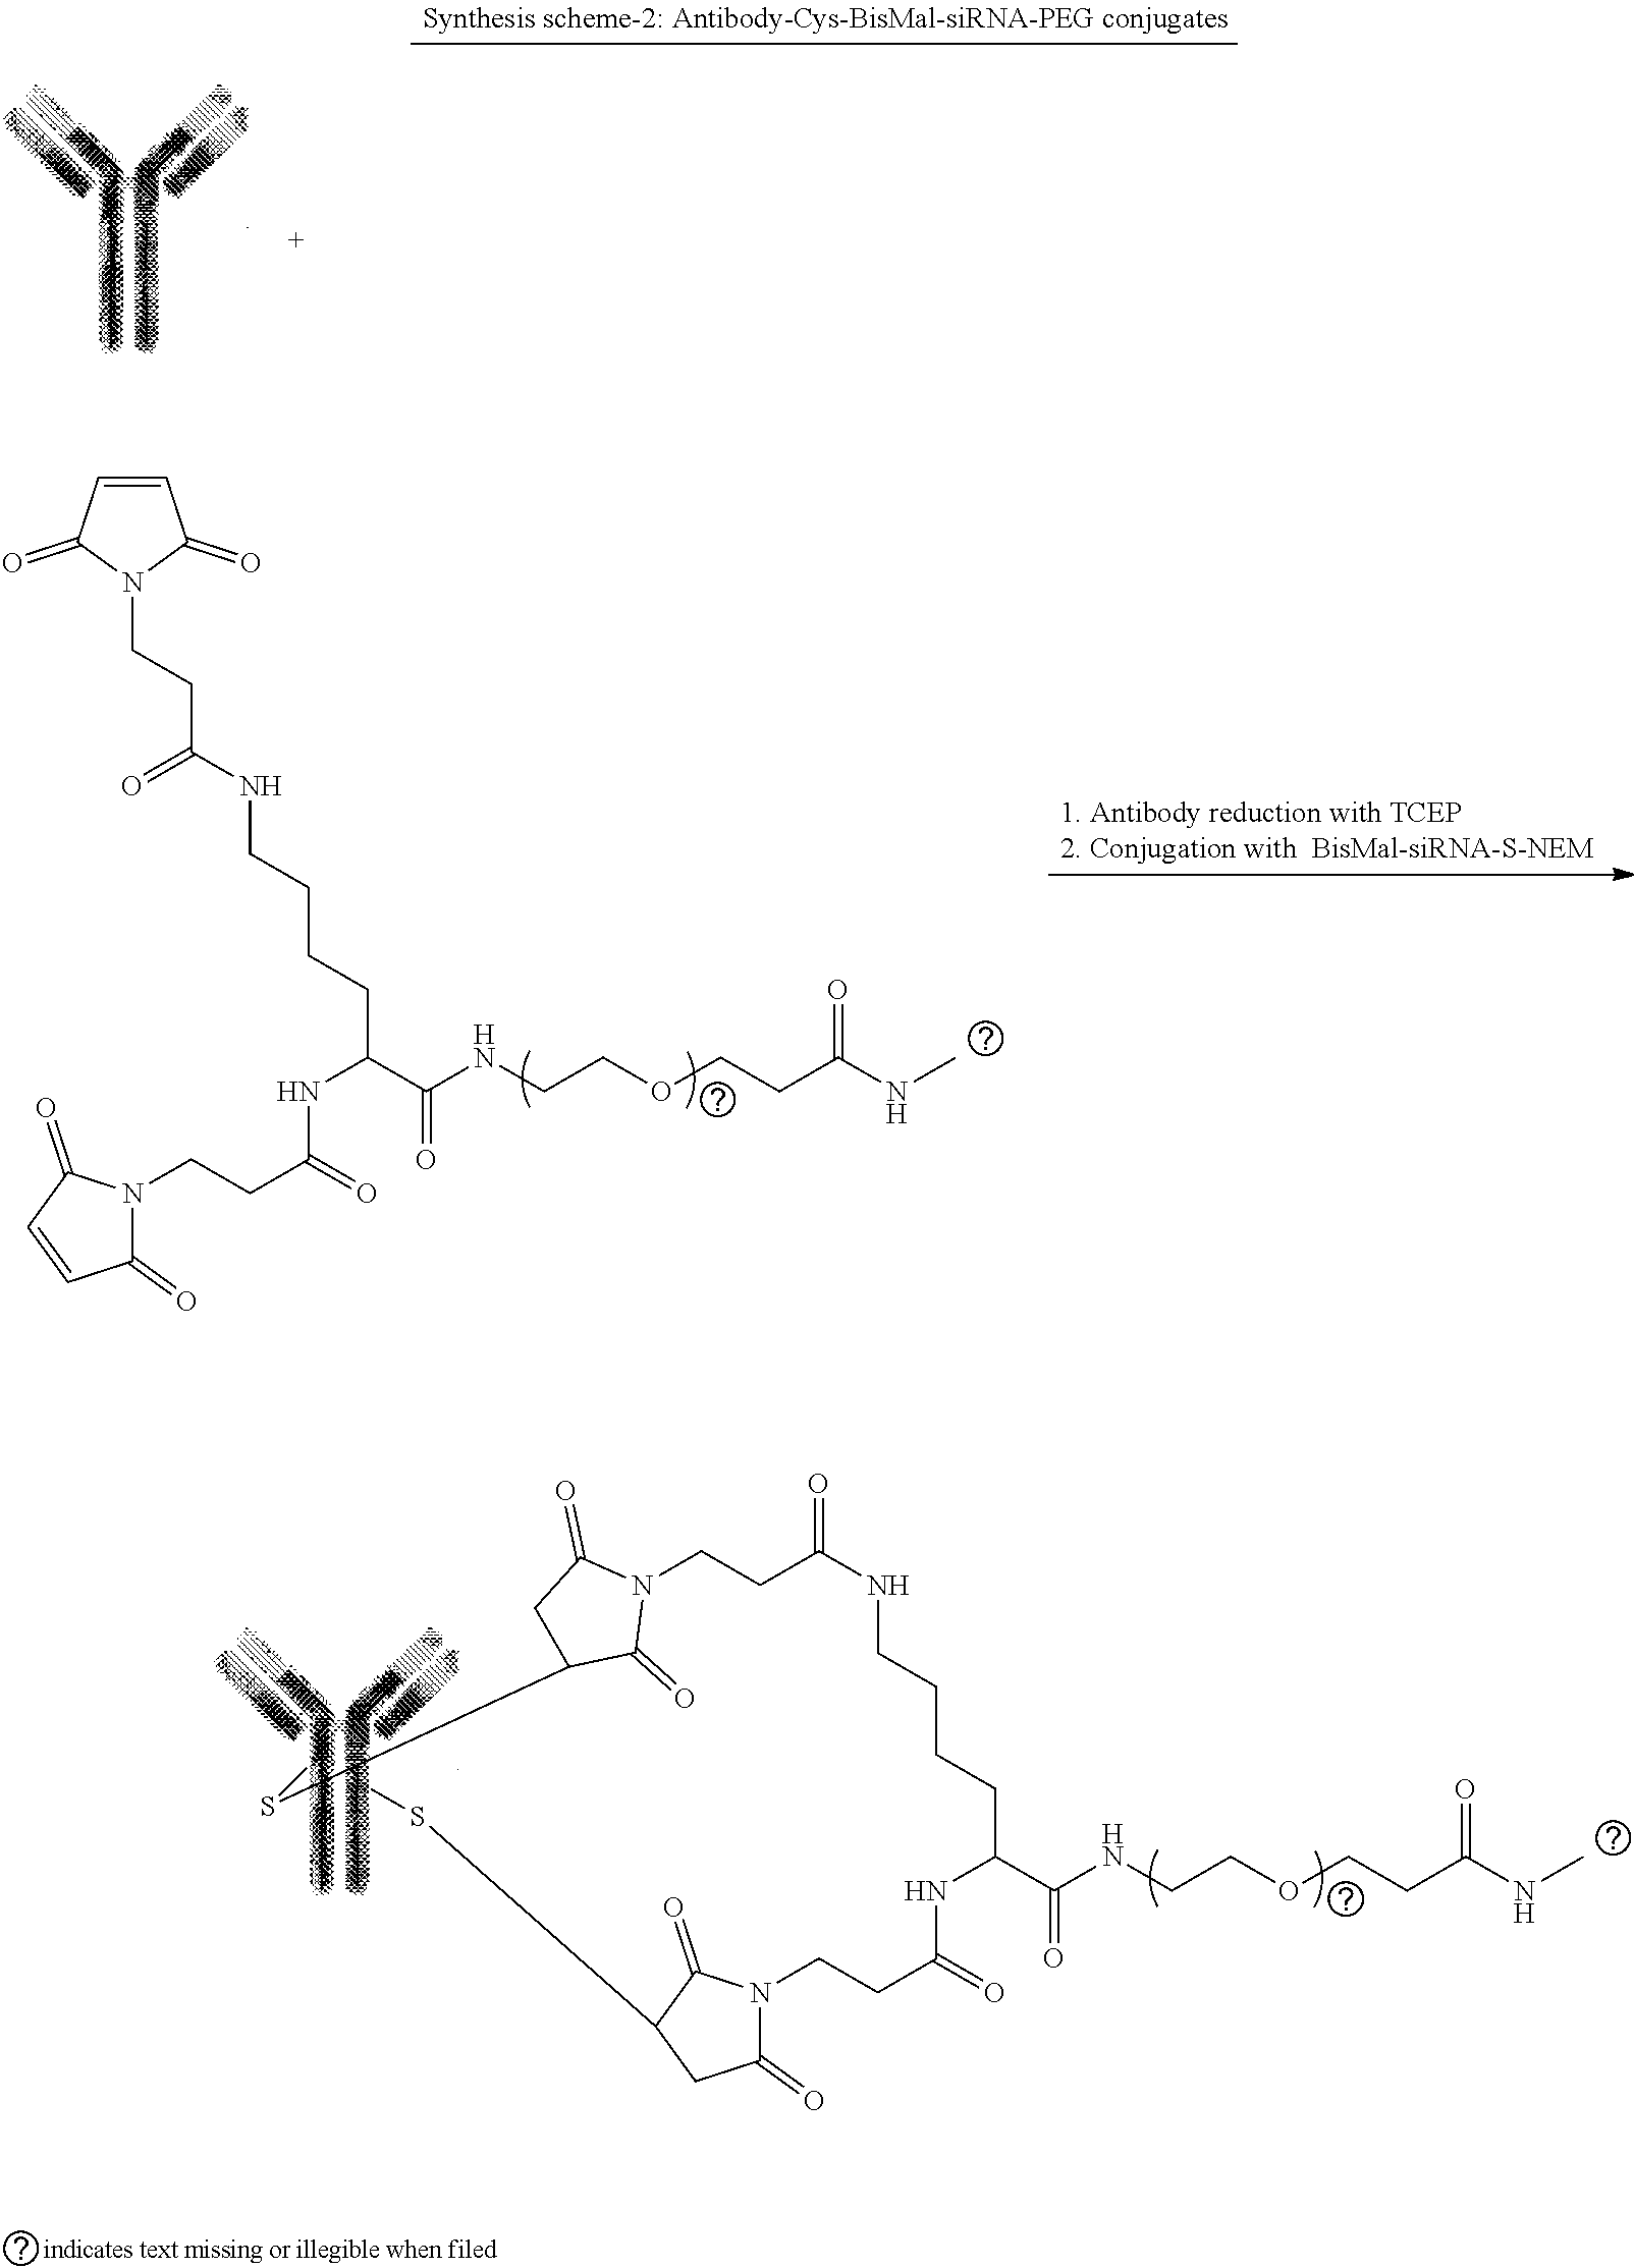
C1=CC(=O)N(CCC(NCCCCC(C(NCCOCCC(NC)=O)=O)NC(CCN2C(=O)C=CC2=O)=O)=O)C1=O.C(CC(C(NCCOCCC(NC)=O)=O)NC(CCN1C(=O)CC(SC)C1=O)=O)CCNC(=O)CCN1C(=O)CC(SC)C1=O
